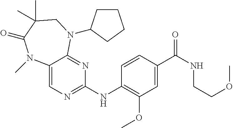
C1(NC2=C(OC)C=C(C(NCCOC)=O)C=C2)=NC=C2C(=N1)N(C1CCCC1)CC(C)(C)C(=O)N2C
